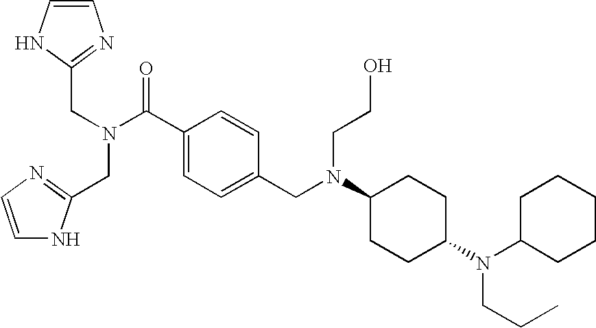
C1=CNC(CN(C(C2=CC=C(CN(C3CCC(N(C4CCCCC4)CCC)CC3)CCO)C=C2)=O)CC2=NC=CN2)=N1
